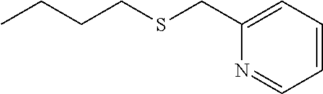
C1=CC=NC(CSCCCC)=C1
